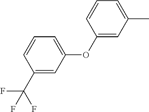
C1(OC2=CC=CC(C(F)(F)F)=C2)=CC(C)=CC=C1
